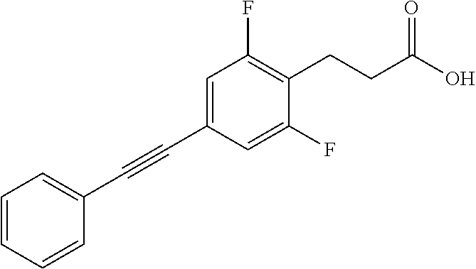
C1=C(C#CC2=CC=CC=C2)C=C(F)C(CCC(O)=O)=C1F
